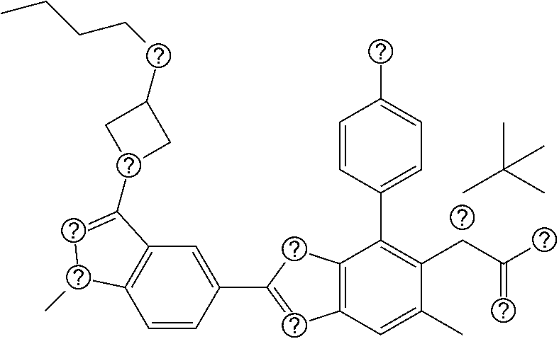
C1=CC(C2=CC3=C(C2)C(C2=CC=C(C)C=C2)=C(CC(C)=C)C(C)=C3)=CC2=C1C(C)C=C2C1CC(CCCCC)C1.CC(C)(C)C
